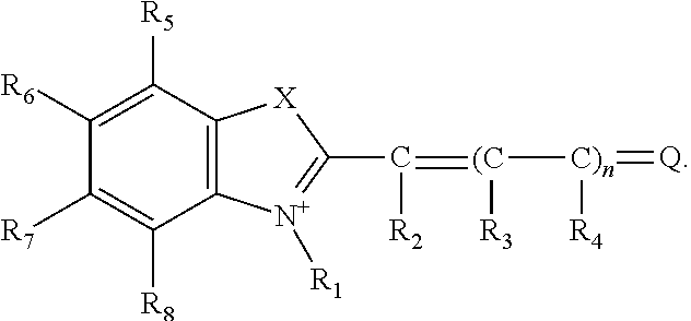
C12=C([N+]([R1])=C(C(=[(C]([R3])[C)n](=[Q])[R4])[R2])[X]1)C([R8])=C([R7])C([R6])=C2[R5]
